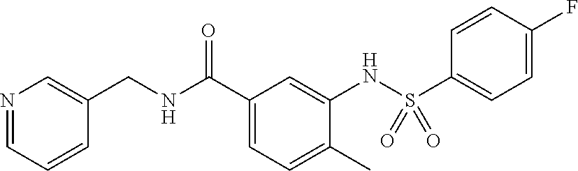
N1=CC=CC(CNC(C2=CC=C(C)C(NS(C3=CC=C(F)C=C3)(=O)=O)=C2)=O)=C1
